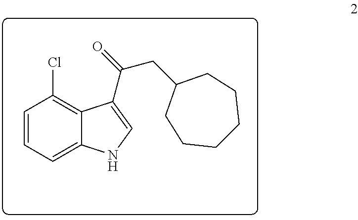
C12=CC=CC(Cl)=C1C(C(CC1CCCCCC1)=O)=CN2
